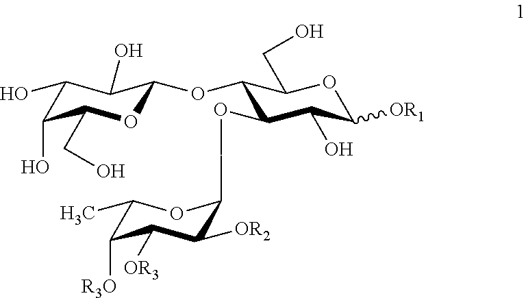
C1(O)C(O)C(CO)OC(OC2C(OCC3C([OR2])C([OR3])C([R3O])C(C)O3)C(O)C([OR1])OC2CO)C1O
